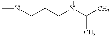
CNCCCNC(C)C
